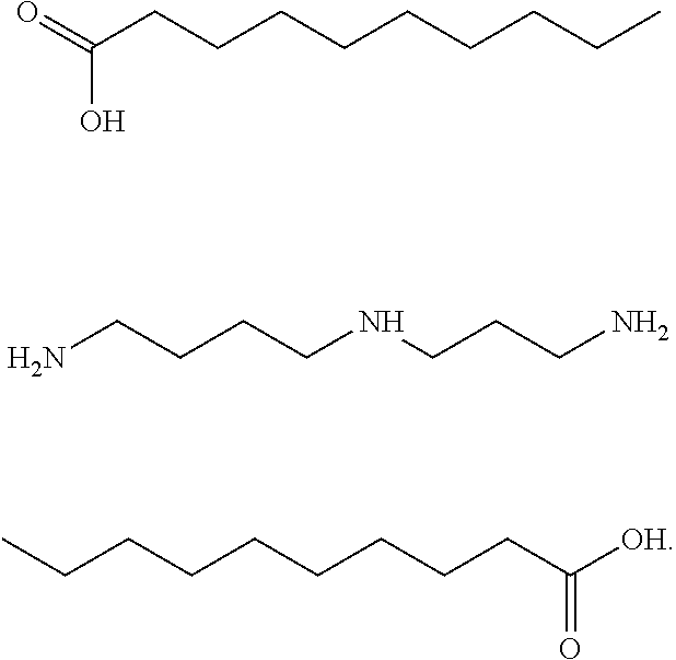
C(CCCCCCCCC)(=O)O.NCCCCNCCCN.CCCCCCCCCC([OH])=O
